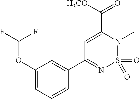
C1(OC(F)F)=CC=CC(C2=NS(=O)(=O)N(C)C(C([H3CO])=O)=C2)=C1
